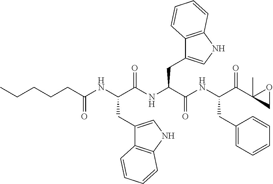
CCCCCC(NC(C(NC(C(NC(C(C1(C)CO1)=O)CC1=CC=CC=C1)=O)CC1=CNC2=C1C=CC=C2)=O)CC1=CNC2=C1C=CC=C2)=O
